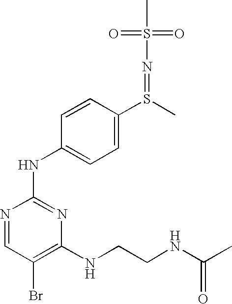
CS(N=S(C1=CC=C(NC2=NC(NCCNC(C)=O)=C(Br)C=N2)C=C1)C)(=O)=O
